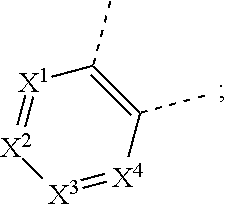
[X3]1=[X4]C(C)=C(C)[X1]=[X2]1
